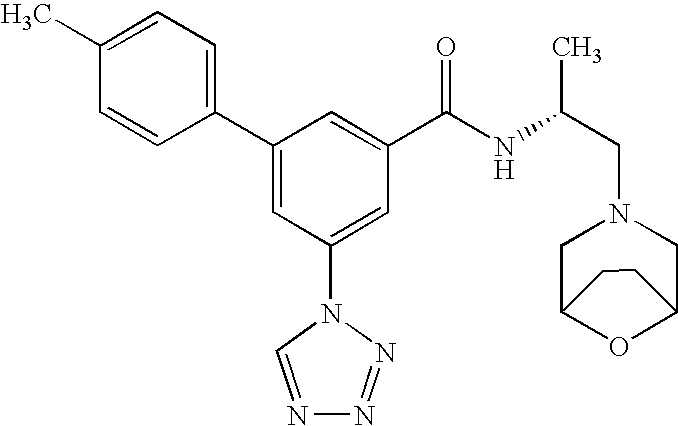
C1(C2=CC(N3C=NN=N3)=CC(C(NC(CN3CC4OC(C3)CC4)C)=O)=C2)=CC=C(C)C=C1
